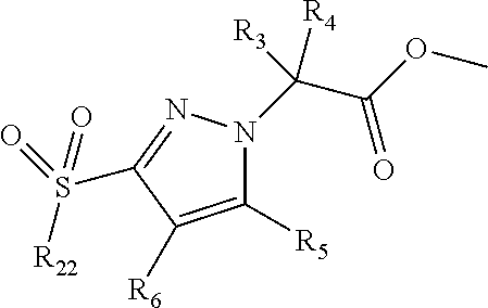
C1([R5])=C([R6])C(S([R22])(=O)=O)=NN1C(C(=O)OC)([R3])[R4]
